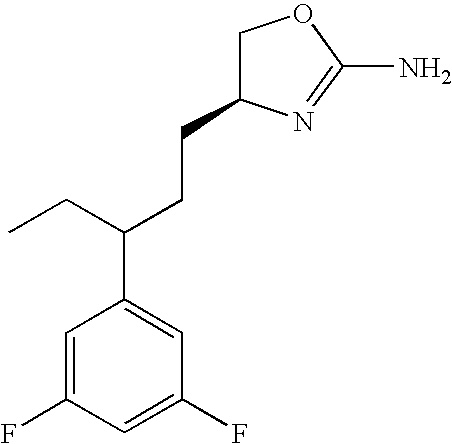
C1C(CCC(C2=CC(F)=CC(F)=C2)CC)N=C(N)O1
